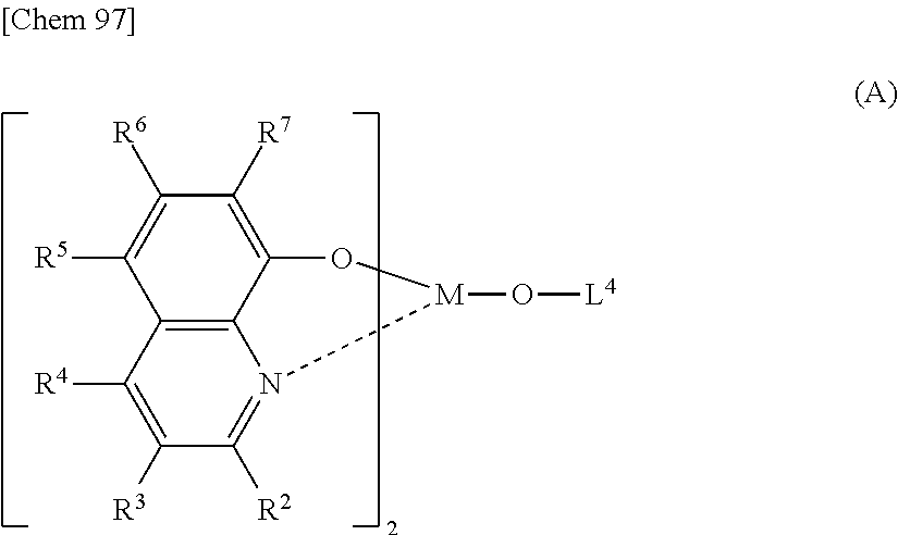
C1([R6])=C([R5])C2=C3C(=C1[R7])O[M](O[L4])N3=C([R2])C([R3])=C2[R4]
